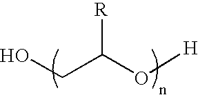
C(C(O[H])[R])O
